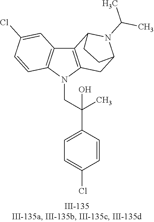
N1(CC(C2=CC=C(Cl)C=C2)(C)O)C2=C(C3=C1C=CC(Cl)=C3)C1N(C(C)C)C(C2)CC1
